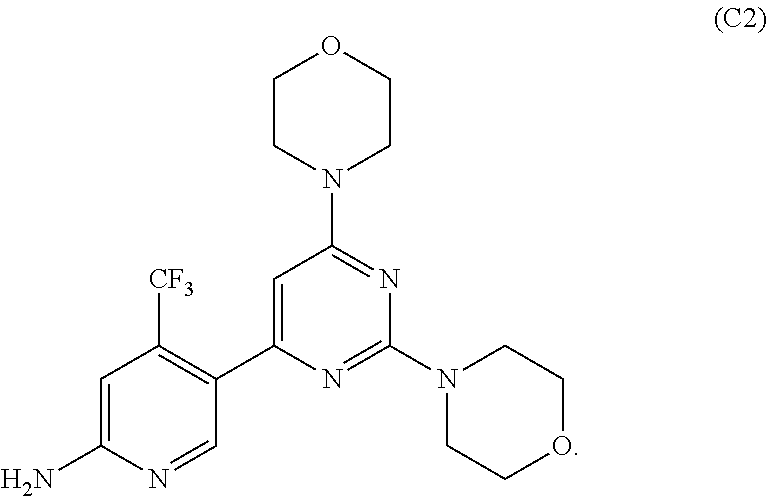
C1=C(C2=C([CF3])C=C(N)N=C2)N=C(N2CCOCC2)N=C1N1CCOCC1
